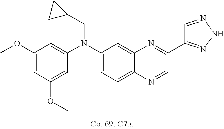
C1(OC)=CC(OC)=CC(N(C2=CC=C3C(=C2)N=C(C2=NNN=C2)C=N3)CC2CC2)=C1
